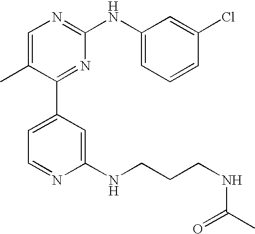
C1=C(C)C(C2=CC=NC(NCCCNC(C)=O)=C2)=NC(NC2=CC=CC(Cl)=C2)=N1
